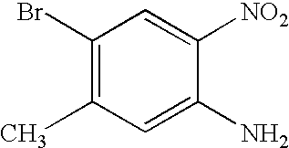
C1(Br)=C(C)C=C(N)C([NO2])=C1
